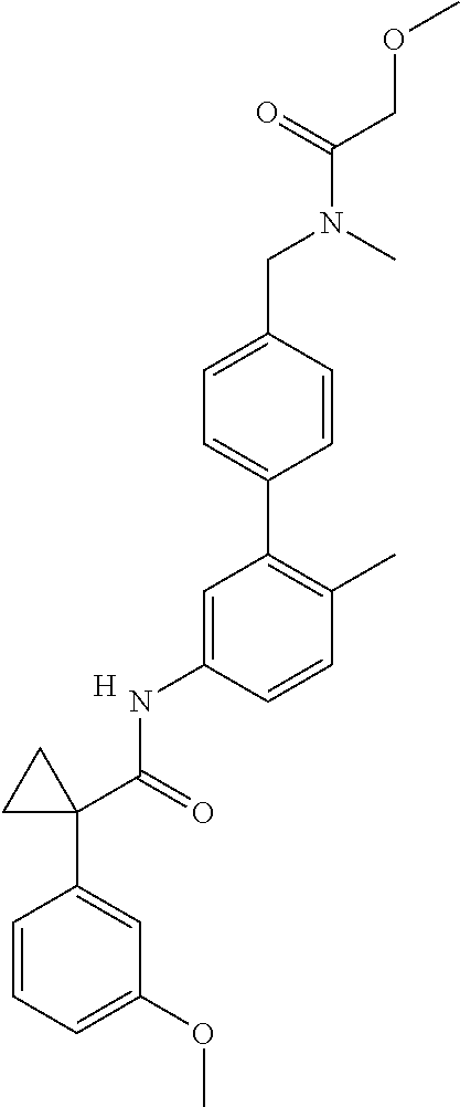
C1=CC=C(OC)C=C1C1(C(NC2=CC(C3=CC=C(CN(C)C(COC)=O)C=C3)=C(C)C=C2)=O)CC1.[H]
